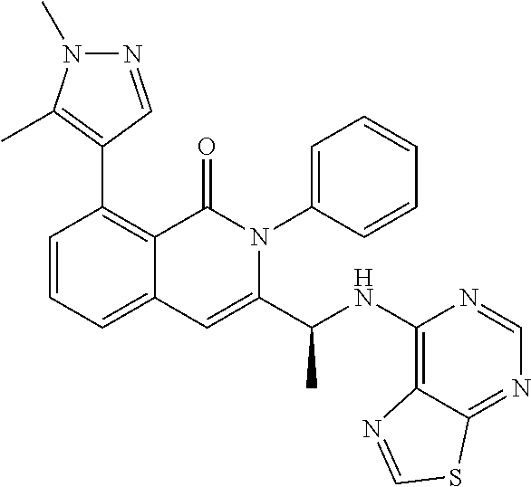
C1(C2=C3C(=CC=C2)C=C(C(NC2=C4C(=NC=N2)SC=N4)C)N(C2=CC=CC=C2)C3=O)=C(C)N(C)N=C1
